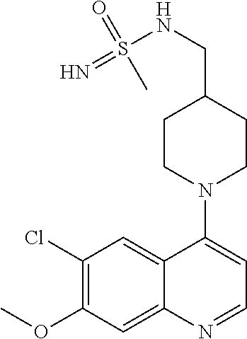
C12=CC(Cl)=C(OC)C=C1N=CC=C2N1CCC(CNS(=N)(=O)C)CC1
